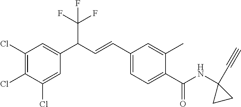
C1(Cl)=C(Cl)C(Cl)=CC(C(C=CC2=CC=C(C(=O)NC3(C#C)CC3)C(C)=C2)C(F)(F)F)=C1
